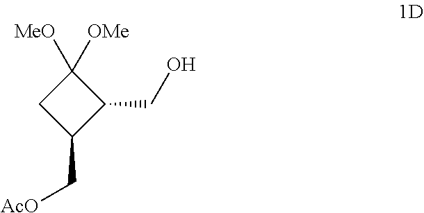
C1([MeO])([OMe])CC(C[AcO])C1CO
